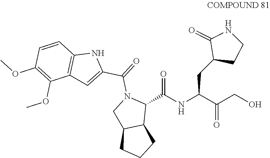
OCC(C(NC(C1N(C(=O)C2=CC3=C(N2)C=CC(OC)=C3OC)CC2C1CCC2)=O)CC1CCNC1=O)=O
